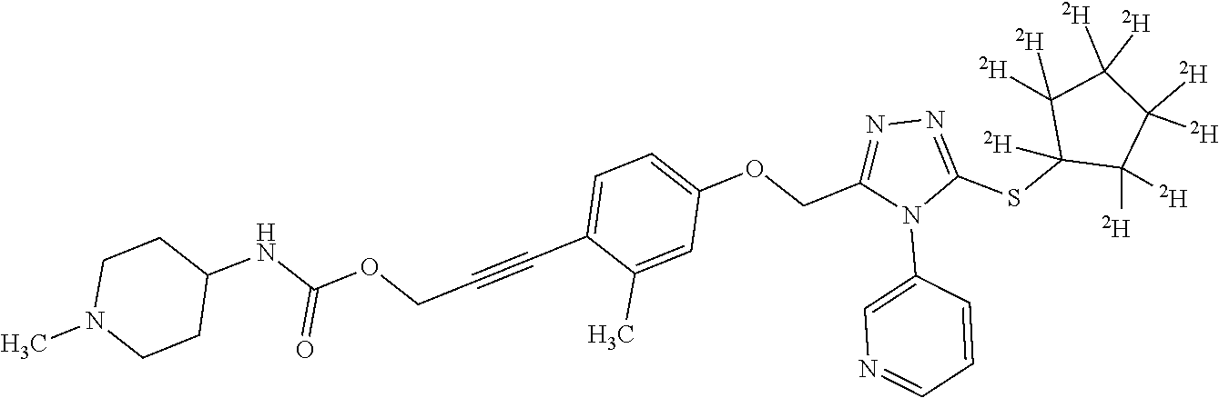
C1=C(OCC2=NN=C(SC3([D])C([D])([D])C([D])([D])C([D])([D])C3([D])[D])N2C2=CN=CC=C2)C=C(C)C(C#CCOC(=O)NC2CCN(C)CC2)=C1
